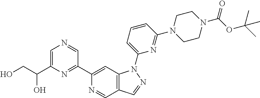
N1=CC2=C(C=C1C1=NC(C(CO)O)=CN=C1)N(C1=CC=CC(N3CCN(C(OC(C)(C)C)=O)CC3)=N1)N=C2
